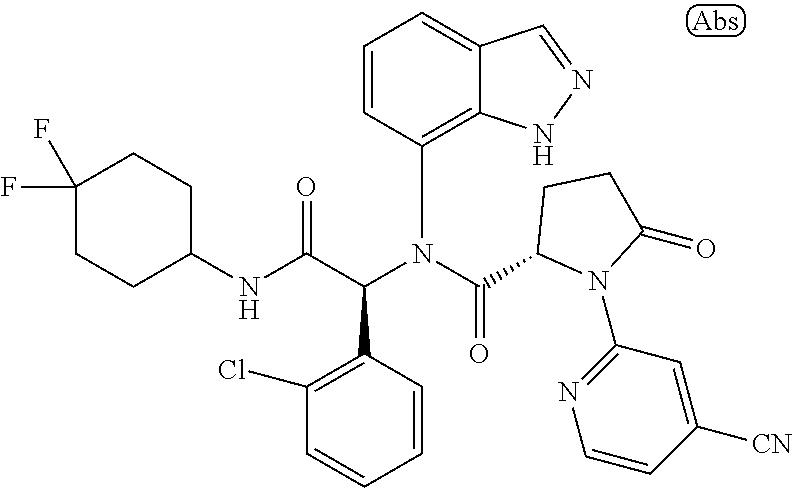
C1=CC(C(C(NC2CCC(F)(F)CC2)=O)N(C(=O)C2N(C3=NC=CC([CN])=C3)C(=O)CC2)C2=C3C(=CC=C2)C=NN3)=C(Cl)C=C1
